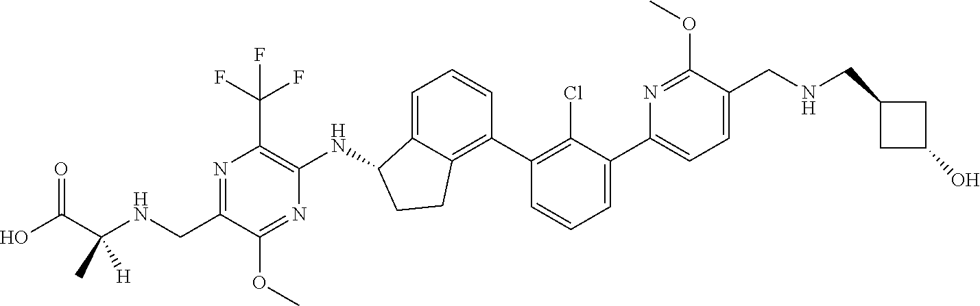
C(C1=NC(C(F)(F)F)=C(NC2C3=CC=CC(C4=C(Cl)C(C5=CC=C(CNCC6CC(O)C6)C(OC)=N5)=CC=C4)=C3CC2)N=C1OC)NC(C(O)=O)(C)[H]
